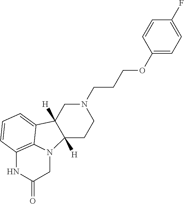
N1(CCCOC2=CC=C(F)C=C2)CC2([H])C([H])(CC1)N1C3=C(C=CC=C23)NC(=O)C1
